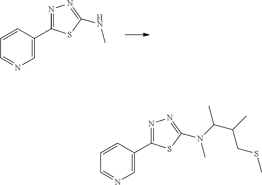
C1=CC(C2=NN=C(NC)S2)=CN=C1.C1=CC(C2=NN=C(N(C)C(C)C(C)CSC)S2)=CN=C1
